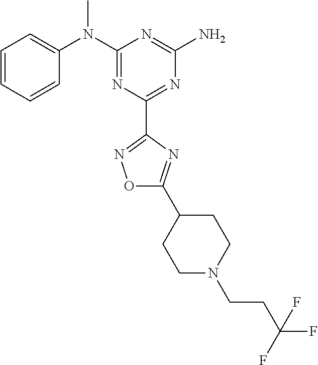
C1=CC=CC(N(C2=NC(C3=NOC(C4CCN(CCC(F)(F)F)CC4)=N3)=NC(N)=N2)C)=C1
